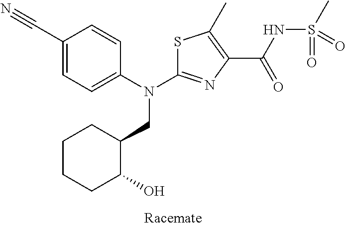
S1C(N(C2=CC=C(C#N)C=C2)CC2CCCCC2O)=NC(C(NS(C)(=O)=O)=O)=C1C
